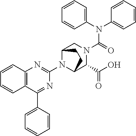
N(C(=O)N1CC2N(C3=NC4=C(C(C5=CC=CC=C5)=N3)C=CC=C4)C(C1C(O)=O)CC2)(C1=CC=CC=C1)C1=CC=CC=C1
